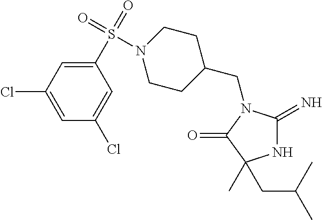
N1C(=N)N(CC2CCN(S(C3=CC(Cl)=CC(Cl)=C3)(=O)=O)CC2)C(=O)C1(CC(C)C)C
